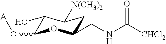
C1(O)C(O[A])OC(CNC([CHCl2])=O)CC1[N(CH3)2]
